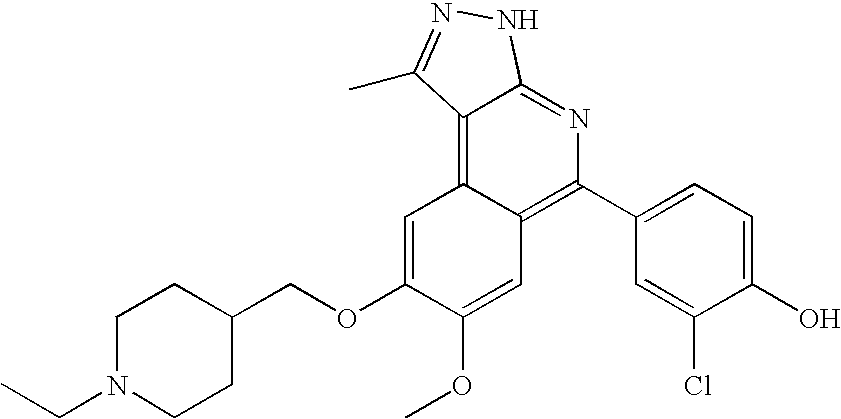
CCN1CCC(COC2=CC3=C4C(=NC(C5=CC=C(O)C(Cl)=C5)=C3C=C2OC)NN=C4C)CC1
